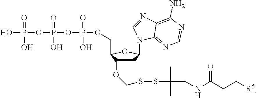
OP(OP(OP(=O)(O)OCC1C(OCSSC(CNC(CC[R5])=O)(C)C)CC(N2C=NC3=C(N)N=CN=C23)O1)(=O)O)(=O)O
